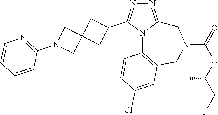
N1=C2N(C(C3CC4(C3)CN(C3=NC=CC=C3)C4)=N1)C1=C(CN(C(=O)OC(CF)C)C2)C=C(Cl)C=C1
